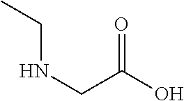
O=C(O)CNCC
